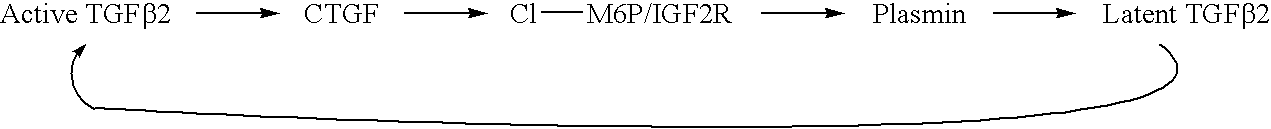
Cl[M6P/IGF2R]
